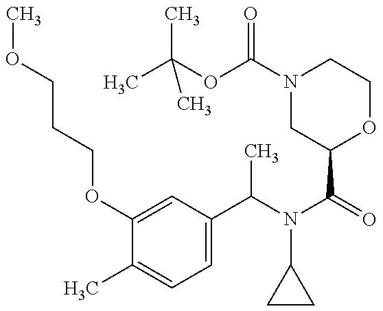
C1(OCCCOC)=CC(C(N(C(=O)C2OCCN(C(OC(C)(C)C)=O)C2)C2CC2)C)=CC=C1C
